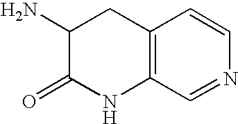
C12=C(C=NC=C1)NC(=O)C(N)C2
